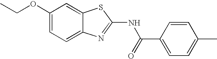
C1(OCC)=CC=C2C(=C1)SC(NC(=O)C1=CC=C(C)C=C1)=N2
